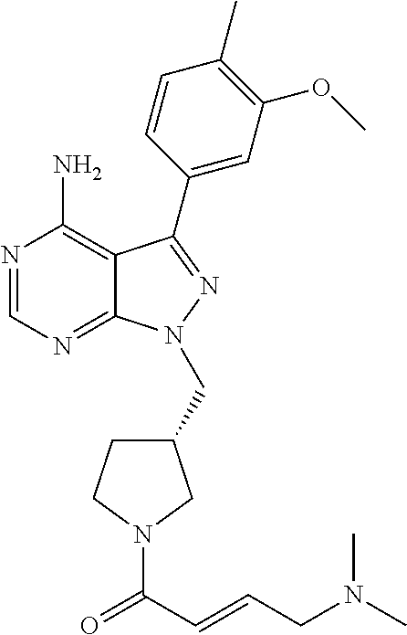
N1=CN=C2C(=C1N)C(C1=CC(OC)=C(C)C=C1)=NN2CC1CCN(C(C=CCN(C)C)=O)C1
